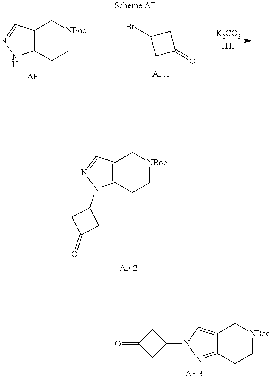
C12=CN(C3CC(=O)C3)N=C1CC[NBoc]C2.C1(Br)CC(=O)C1.C12=C(CC[NBoc]C1)NN=C2.[K2CO3].[THF].C12=C(CC[NBoc]C1)N(C1CC(=O)C1)N=C2
